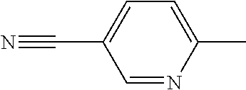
C1(C#N)=CC=C(C)N=C1
